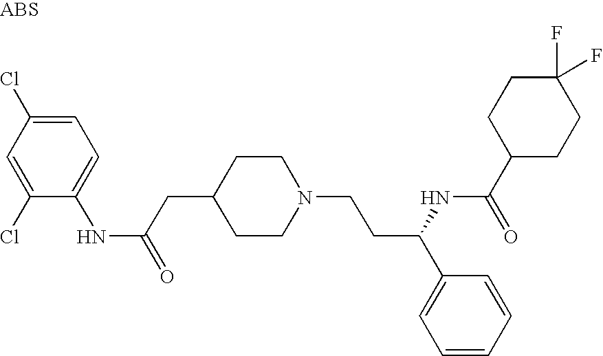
N(C(=O)CC1CCN(CCC(C2=CC=CC=C2)NC(C2CCC(F)(F)CC2)=O)CC1)C1=CC=C(Cl)C=C1Cl
